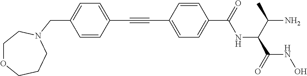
C(C1=CC=C(C(=O)NC(C(C)N)C(=O)NO)C=C1)#CC1=CC=C(CN2CCCOCC2)C=C1
